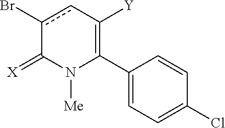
C1(C2=C([Y])cc(Br)C(=[X])N2[Me])=CC=C(Cl)C=C1
